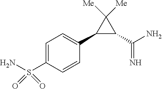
S(C1=CC=C(C2C(C(=N)N)C2([Me])[Me])C=C1)(=O)(=O)N
